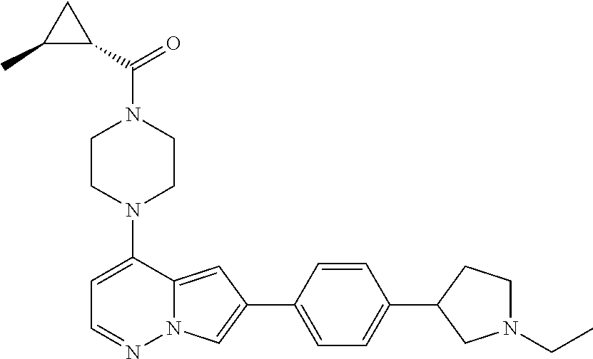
N1(C2=CC=NN3C2=CC(C2=CC=C(C4CN(CC)CC4)C=C2)=C3)CCN(C(C2CC2C)=O)CC1
